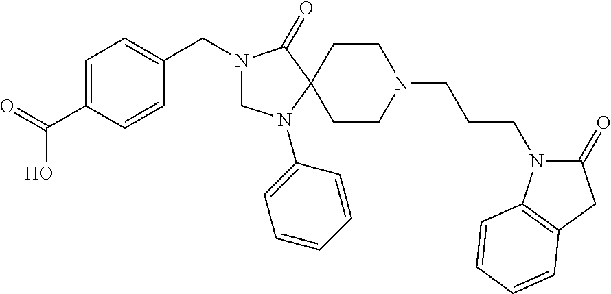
C1=C(C(=O)O)C=CC(CN2CN(C3=CC=CC=C3)C3(C2=O)CCN(CCCN2C(=O)CC4=C2C=CC=C4)CC3)=C1
